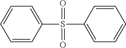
C1=CC(S(=O)(=O)C2=CC=CC=C2)=CC=C1
